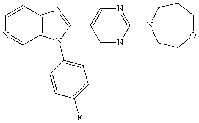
C12=C(N(C3=CC=C(F)C=C3)C(C3=CN=C(N4CCCOCC4)N=C3)=N1)C=NC=C2
